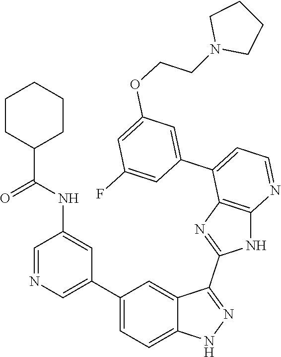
C1=NC=C(C2=CC=C3C(=C2)C(C2=NC4=C(N2)N=CC=C4C2=CC(OCCN4CCCC4)=CC(F)=C2)=NN3)C=C1NC(=O)C1CCCCC1
